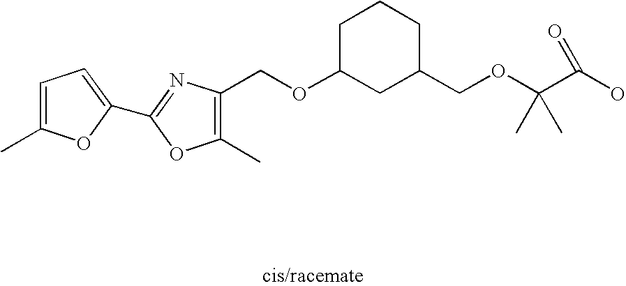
C1(C)=C(COC2CC(COC(C(O)=O)(C)C)CCC2)N=C(C2=CC=C(C)O2)O1
